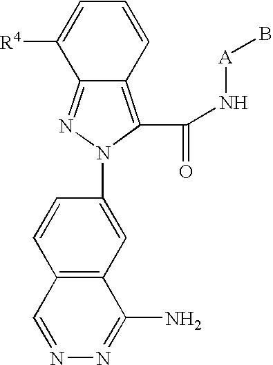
C12=C(C(N[A]B)=O)N(C3=CC4=C(C=C3)C=NN=C4N)N=C1C([R4])=CC=C2
